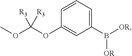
O(C(OC1=CC(B([OR])[OR])=CC=C1)([R3])[R3])C
